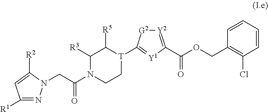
C1=CC=CC(COC(=O)C2=[Y2][G2]C([T]3C([R5])C([R3])N(C(CN4N=C([R1])C=C4[R2])=O)CC3)=[Y1]2)=C1Cl
